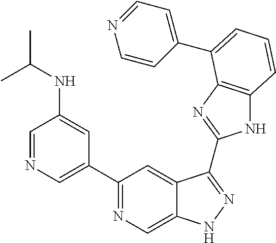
C1=NC=C(C2=NC=C3C(=C2)C(C2=NC4=C(N2)C=CC=C4C2=CC=NC=C2)=NN3)C=C1NC(C)C
